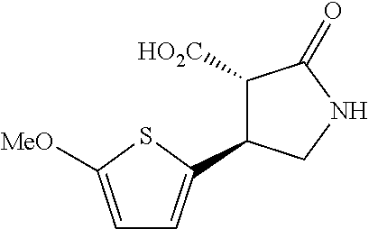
C1([HO2C])C(C2=CC=C([MeO])S2)CNC1=O
